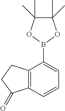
C12=C(C=CC=C1B1OC(C)(C)C(C)(C)O1)C(=O)CC2
